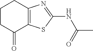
C1CC(=O)C2=C(C1)N=C(NC(C)=O)S2
